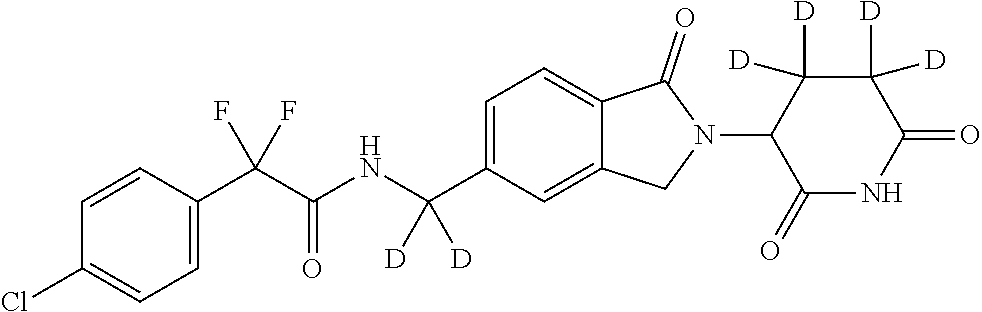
C1=CC(C(C(NC(C2=CC=C3C(=C2)CN(C2C(=O)NC(=O)C([D])([D])C2([D])[D])C3=O)([D])[D])=O)(F)F)=CC=C1Cl
